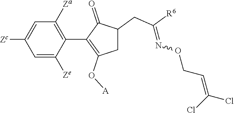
C1=C([Ze])C(C2=C(O[A])CC(CC([R6])=NOCC=C(Cl)Cl)C2=O)=C([Za])C=C1[Zc]
